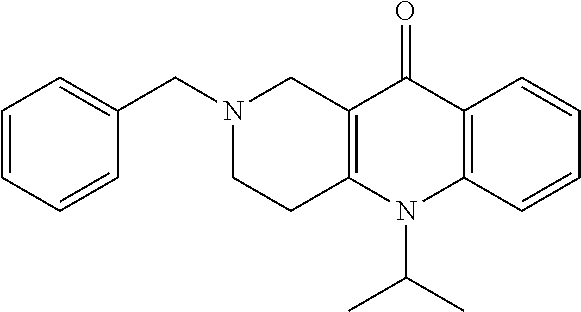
N1(CC2=CC=CC=C2)CCC2=C(C1)C(=O)C1=C(N2C(C)C)C=CC=C1
